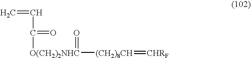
[O(CH2)2NHC]([(CH2)8CH]=[CHRF])(=O)C(C=C)=O
